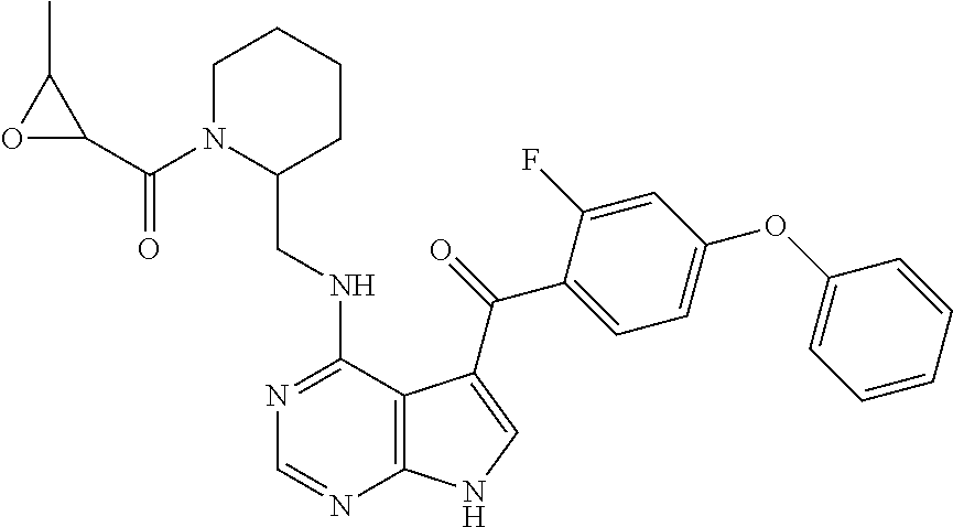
C1=CC=CC(OC2=CC=C(C(=O)C3=CNC4=C3C(NCC3CCCCN3C(C3OC3C)=O)=NC=N4)C(F)=C2)=C1
